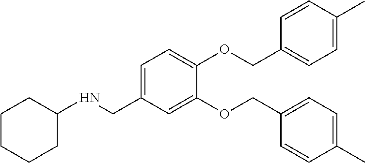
C1(COC2=CC=C(CNC3CCCCC3)C=C2OCC2=CC=C(C)C=C2)=CC=C(C)C=C1
